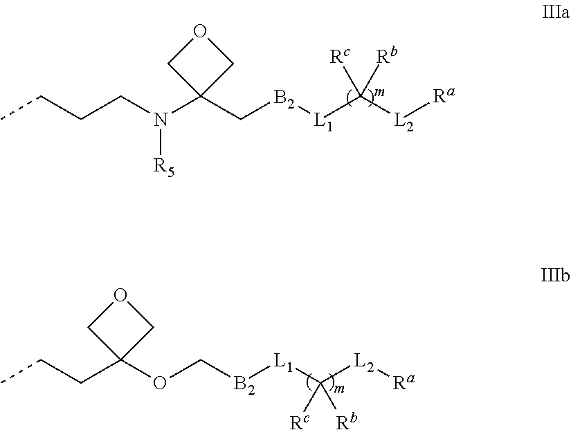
CCCC1(OC[B2][L1]C([L2][Ra])([Rc])[Rb])COC1.CCCCN(C1(C[B2][L1]C([L2][Ra])([Rc])[Rb])COC1)[R5]
